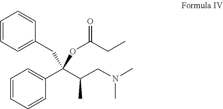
N(C)(CC(C(OC(CC)=O)(CC1=CC=CC=C1)C1=CC=CC=C1)C)C
